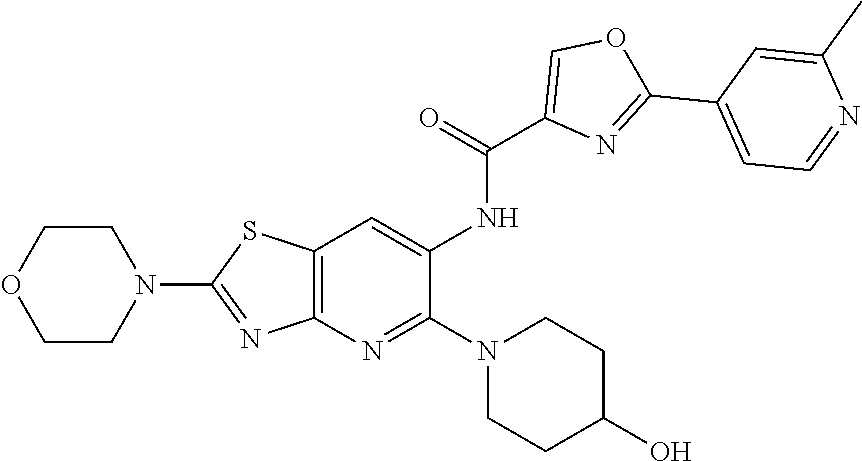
N1(C2=NC3=C(SC(N4CCOCC4)=N3)C=C2NC(C2=COC(C3=CC=NC(C)=C3)=N2)=O)CCC(O)CC1
